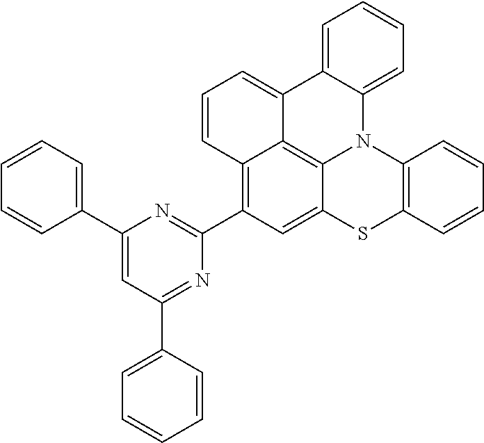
C1=CC=C2C(=C1)C1=CC=CC3=C(C4=NC(C5=CC=CC=C5)=CC(C5=CC=CC=C5)=N4)C=C4C(=C31)N2C1=C(S4)C=CC=C1
